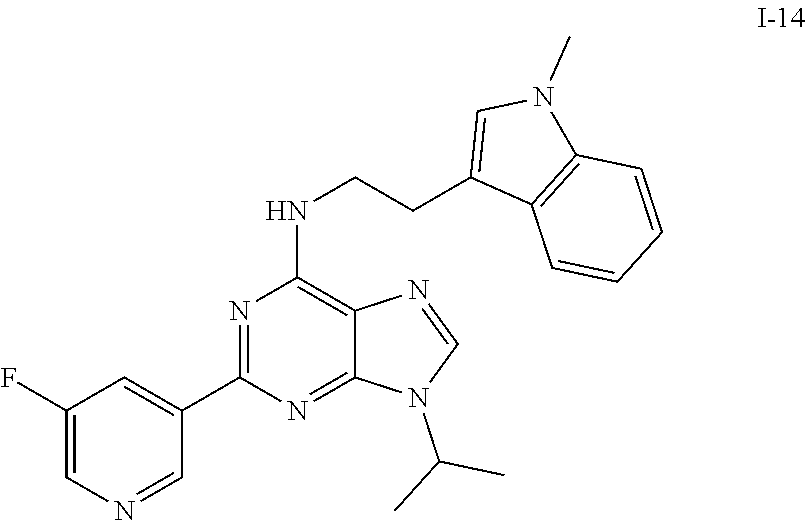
C1=C(C2=NC(NCCC3=CN(C)C4=C3C=CC=C4)=C3N=CN(C(C)C)C3=N2)C=NC=C1F
